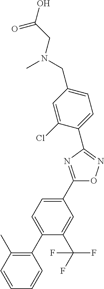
C1(C2=CC=C(C3=NC(C4=CC=C(CN(C)CC(O)=O)C=C4Cl)=NO3)C=C2C(F)(F)F)=C(C)C=CC=C1
